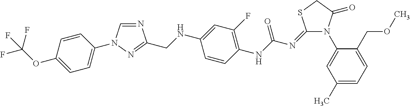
N1(C2=CC(C)=CC=C2COC)C(=O)CSC1=NC(NC1=C(F)C=C(NCC2=NN(C3=CC=C(OC(F)(F)F)C=C3)C=N2)C=C1)=O
